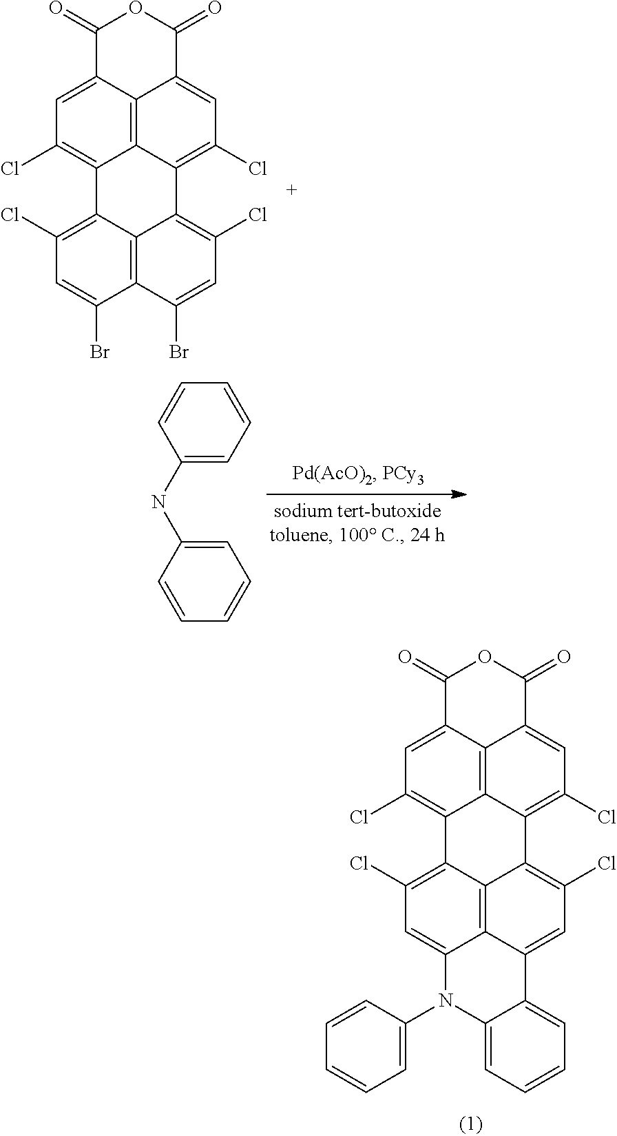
C12=CC(Cl)=C3C4=C1C(=CC(Cl)=C4C1=C(Cl)C=C4C5=C1C3=C(Cl)C=C5N(C1=CC=CC=C1)C1=CC=CC=C41)C(=O)OC2=O.C12=CC(Cl)=C3C4=C1C(=CC(Cl)=C4C1=C(Cl)C=C(Br)C4=C1C3=C(Cl)C=C4Br)C(=O)OC2=O.C1(NC2=CC=CC=C2)=CC=CC=C1
